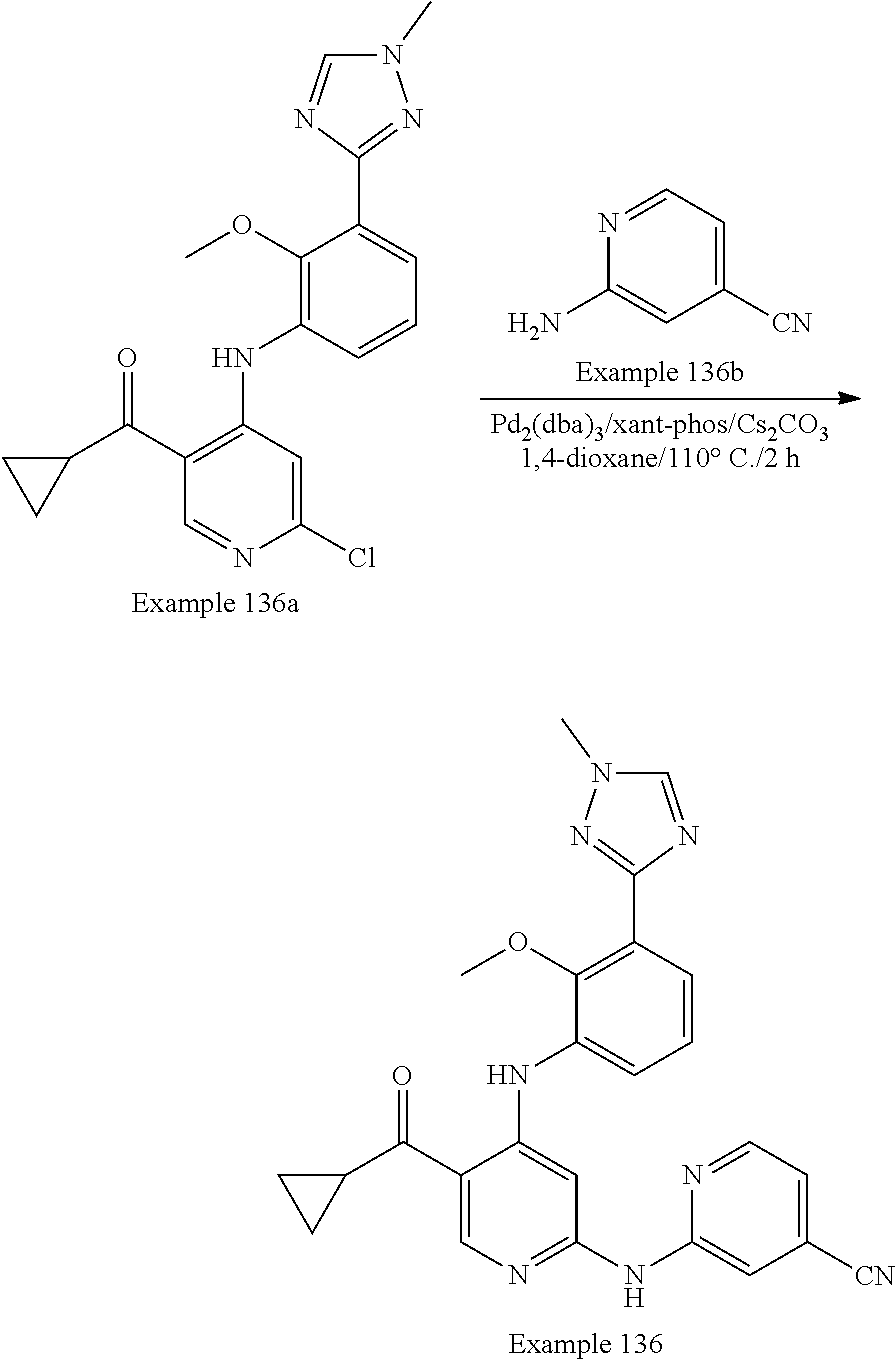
C1(OC)=C(NC2=C(C(C3CC3)=O)C=NC(Cl)=C2)C=CC=C1C1=NN(C)C=N1.N1=CC=C([CN])C=C1N.C1(OC)=C(C2=NN(C)C=N2)C=CC=C1NC1=CC(NC2=CC([CN])=CC=N2)=NC=C1C(C1CC1)=O
